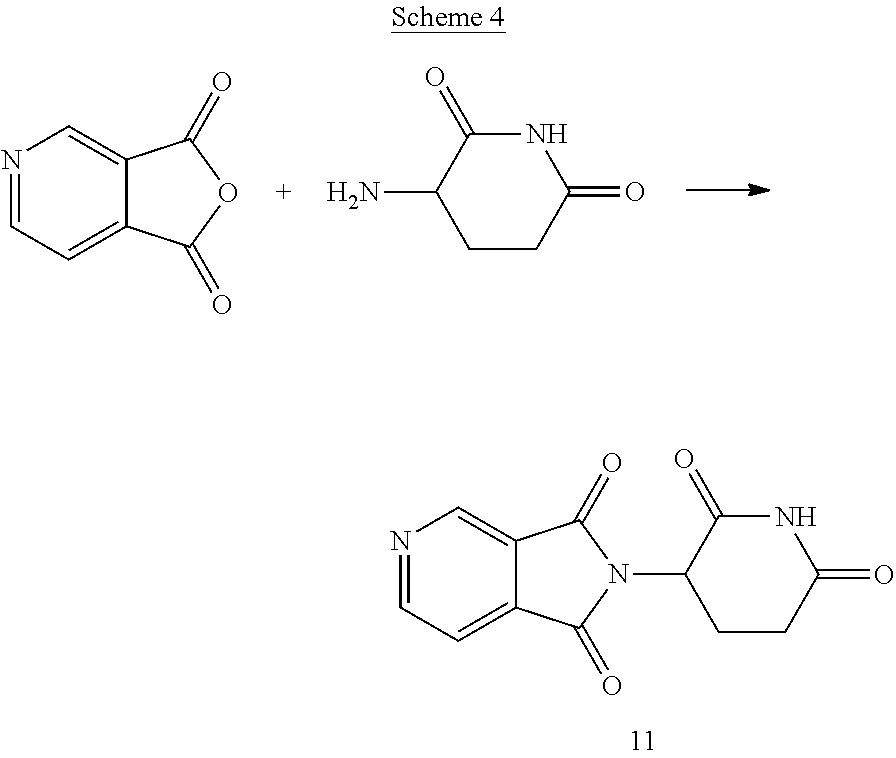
N1=CC=C2C(=C1)C(=O)N(C1CCC(=O)NC1=O)C2=O.N1=CC=C2C(=C1)C(=O)OC2=O.C1(N)CCC(=O)NC1=O
